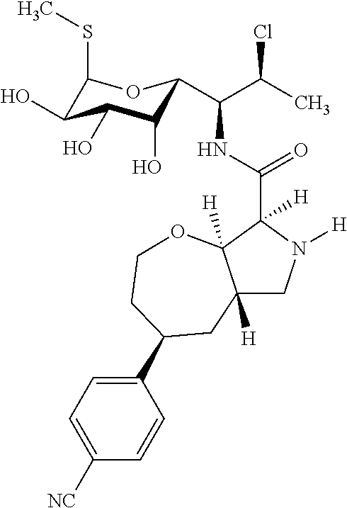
C12([H])CN([H])C(C(NC(C(C)Cl)C3C(O)C(O)C(O)C(SC)O3)=O)([H])C1([H])OCCC(C1=CC=C([NC])C=C1)C2
